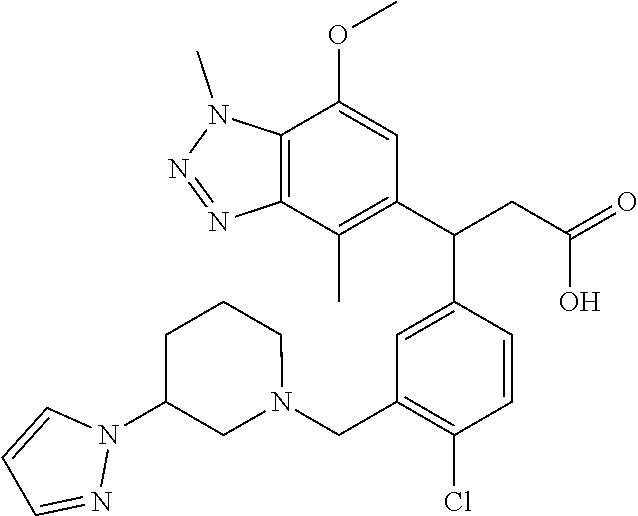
C12=C(C(C)=C(C(C3=CC(CN4CCCC(N5C=CC=N5)C4)=C(Cl)C=C3)CC(=O)O)C=C1OC)N=NN2C
